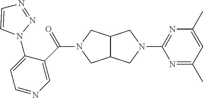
C12C(CN(C3=NC(C)=CC(C)=N3)C1)CN(C(=O)C1=CN=CC=C1N1N=NC=C1)C2
